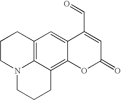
C12=C3C(=C4C(=C1)C(C=O)=CC(=O)O4)CCCN3CCC2
